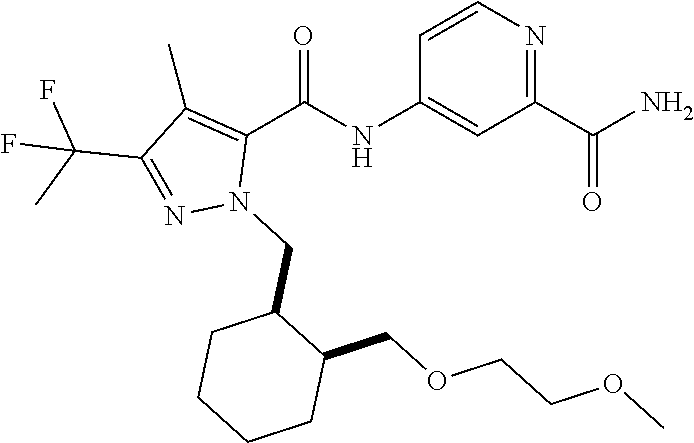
C1=CN=C(C(N)=O)C=C1NC(C1=C(C)C(C(C)(F)F)=NN1CC1CCCCC1COCCOC)=O
